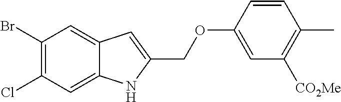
BrC1=C(Cl)C=C2C(=C1)C=C(COC1=CC([CO2Me])=C(C)C=C1)N2
